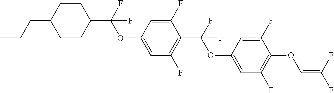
C1CC(C(F)(OC2=CC(F)=C(C(F)(OC3=CC(F)=C(OC=C(F)F)C(F)=C3)F)C(F)=C2)F)CCC1CCC
